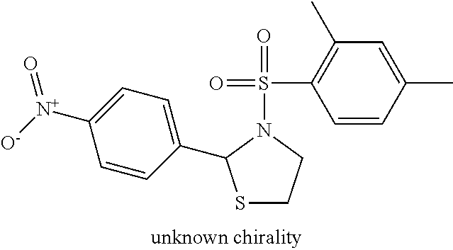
S1CCN(S(=O)(C2=C(C)C=C(C)C=C2)=O)C1C1=CC=C([N+]([O-])=O)C=C1
